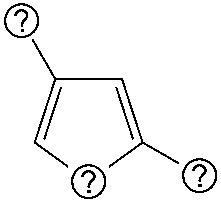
C1=C(C)CC=C1C
